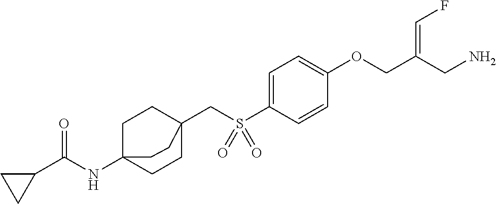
C1=C(S(CC23CCC(NC(C4CC4)=O)(CC2)CC3)(=O)=O)C=CC(OCC(CN)=CF)=C1
